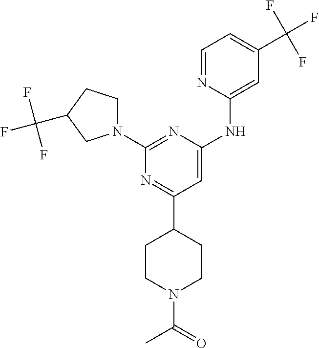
C1=NC(NC2=CC(C3CCN(C(=O)C)CC3)=NC(N3CCC(C(F)(F)F)C3)=N2)=CC(C(F)(F)F)=C1
